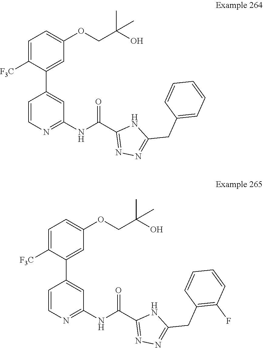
N1C(CC2=C(F)C=CC=C2)=NN=C1C(NC1=NC=CC(C2=CC(OCC(O)(C)C)=CC=C2[F3C])=C1)=O.N1C(CC2=CC=CC=C2)=NN=C1C(NC1=NC=CC(C2=CC(OCC(O)(C)C)=CC=C2[F3C])=C1)=O
